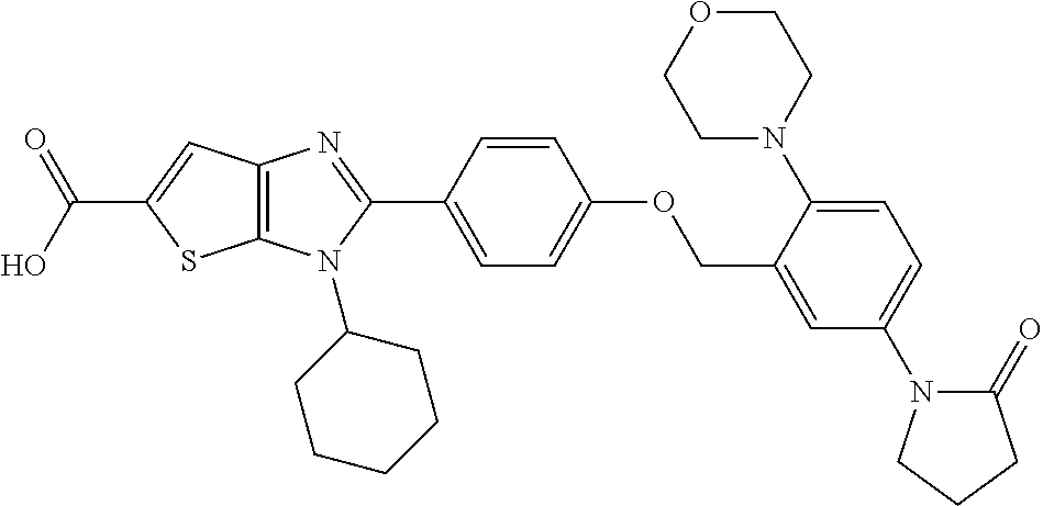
C(C1=CC2=C(S1)N(C1CCCCC1)C(C1=CC=C(OCC3=CC(N4C(=O)CCC4)=CC=C3N3CCOCC3)C=C1)=N2)(O)=O
